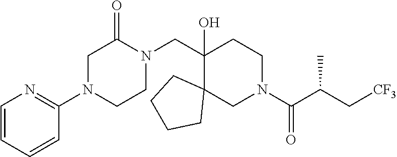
N1(C2=NC=CC=C2)CC(=O)N(CC2(O)C3(CN(C(C(C[CF3])C)=O)CC2)CCCC3)CC1
